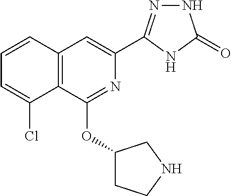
C1=CC2=C(C(Cl)=C1)C(OC1CCNC1)=NC(C1=NNC(=O)N1)=C2
